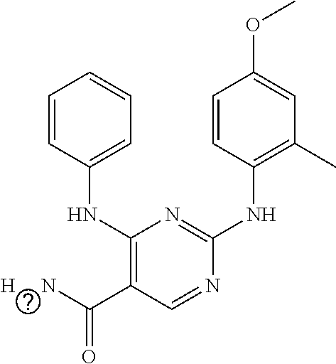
C1(NC2=CC=CC=C2)=C(C([H     N])=O)C=NC(NC2=C(C)C=C(OC)C=C2)=N1
